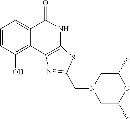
C1=CC(O)=C2C(=C1)C(=O)NC1=C2N=C(CN2CC(C)OC(C)C2)S1
